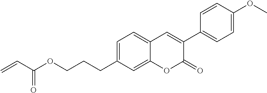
C1=C(CCCOC(=O)C=C)C=C2C(=C1)C=C(C1=CC=C(OC)C=C1)C(=O)O2
